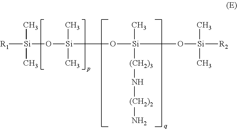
O([Si](O[Si](O[Si]([R2])(C)C)(C)[(CH2)3]N[(CH2)2]N)(C)C)[Si]([R1])(C)C
